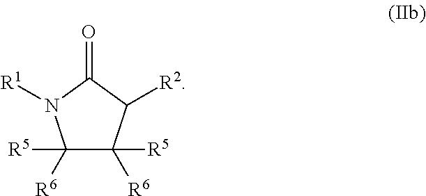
C1([R6])([R5])C([R6])([R5])C([R2])C(=O)N1[R1]
